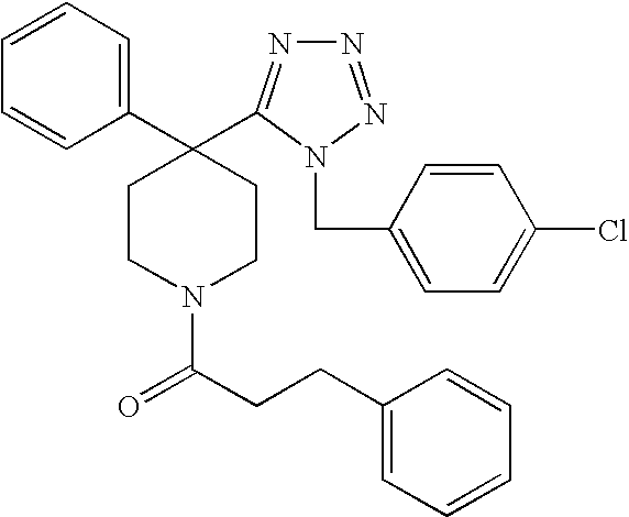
C1=CC=C(C2(C3=NN=NN3CC3=CC=C(Cl)C=C3)CCN(C(CCC3=CC=CC=C3)=O)CC2)C=C1
